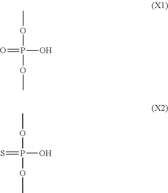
O=P(OC)(O)OC.S=P(OC)(O)OC
